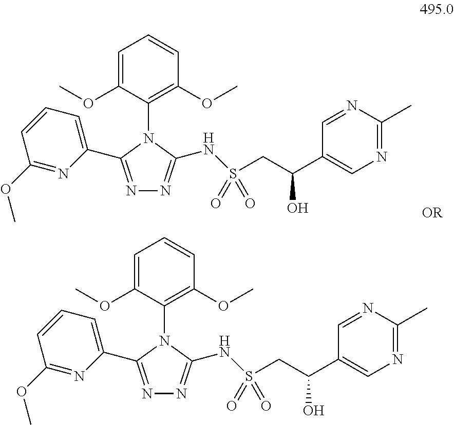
C1=C(OC)C(N2C(C3=CC=CC(OC)=N3)=NN=C2NS(CC(C2=CN=C(C)N=C2)O)(=O)=O)=C(OC)C=C1.C1=C(OC)C(N2C(C3=CC=CC(OC)=N3)=NN=C2NS(CC(C2=CN=C(C)N=C2)O)(=O)=O)=C(OC)C=C1
